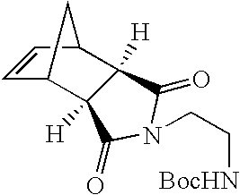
C1=CC2C3([H])C([H])(C1C2)C(=O)N(CC[BocHN])C3=O
